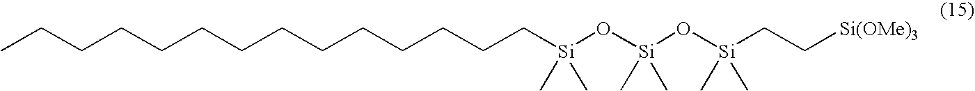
C([Si](O[Si](O[Si](CC[Si(OMe)3])(C)C)(C)C)(C)C)CCCCCCCCCCCCC
